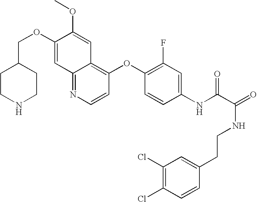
C12=NC=CC(OC3=C(F)C=C(NC(C(=O)NCCC4=CC(Cl)=C(Cl)C=C4)=O)C=C3)=C1C=C(OC)C(OCC1CCNCC1)=C2
